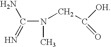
C(N(CC([OH])=O)C)(=N)N
